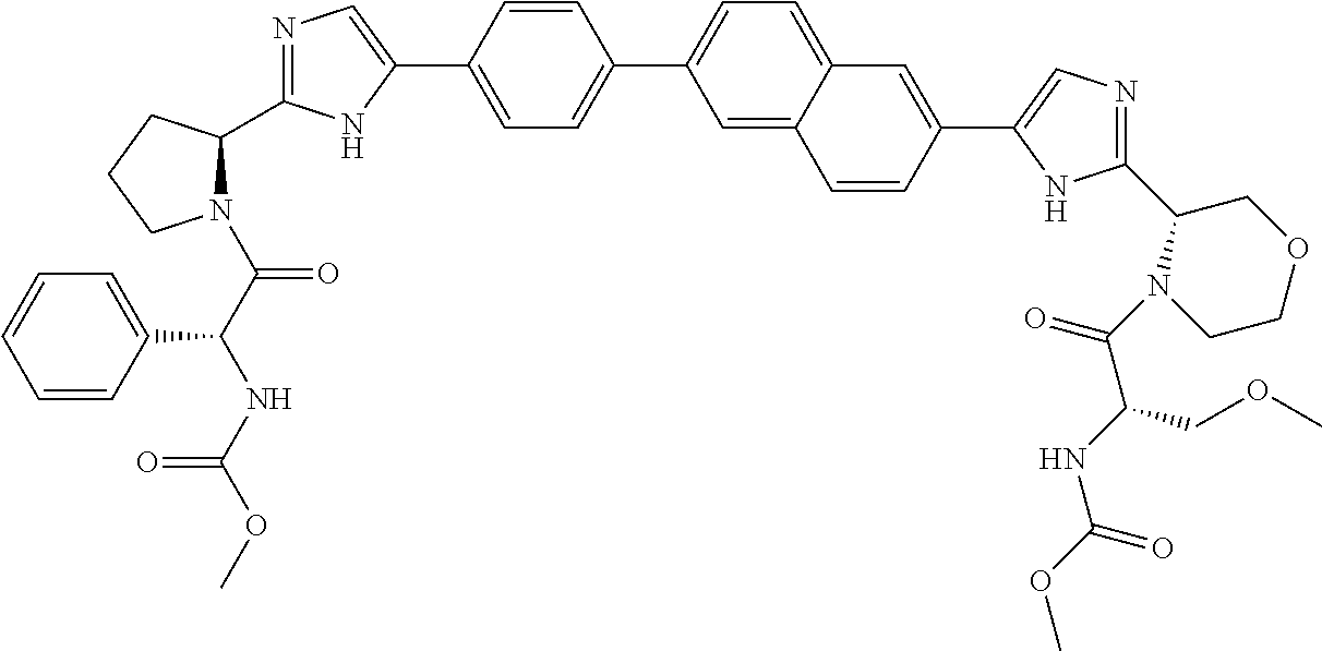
C1=C(C2=CN=C(C3N(C(C(NC(OC)=O)C4=CC=CC=C4)=O)CCC3)N2)C=CC(C2=CC=C3C(=C2)C=CC(C2=CN=C(C4N(C(=O)C(NC(OC)=O)COC)CCOC4)N2)=C3)=C1
